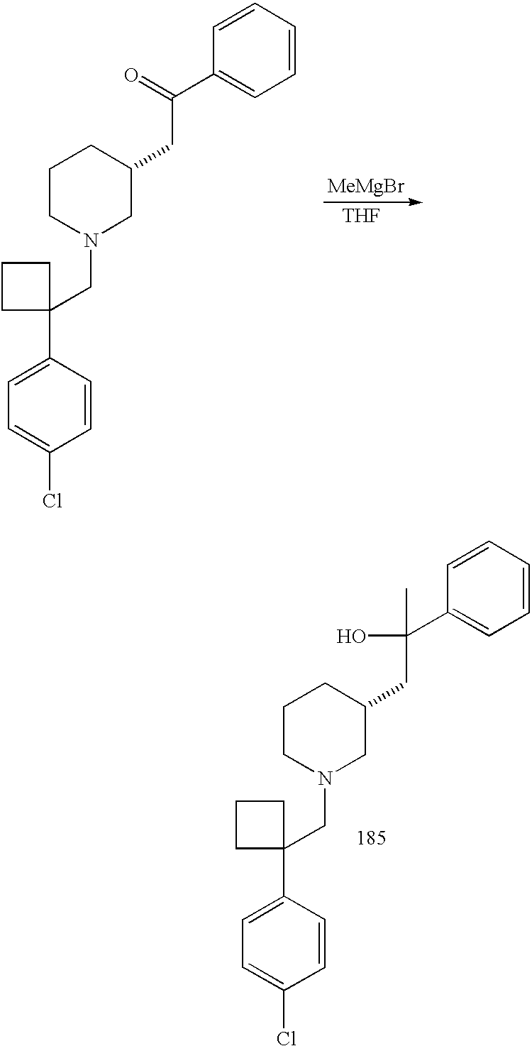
C1CN(CC2(C3=CC=C(Cl)C=C3)CCC2)CC(CC(C2=CC=CC=C2)(O)C)C1.C1CN(CC2(C3=CC=C(Cl)C=C3)CCC2)CC(CC(C2=CC=CC=C2)=O)C1.[THF].[MeMgBr]
